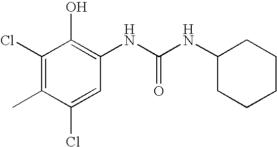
C1(Cl)=C(C)C(Cl)=CC(NC(NC2CCCCC2)=O)=C1O
